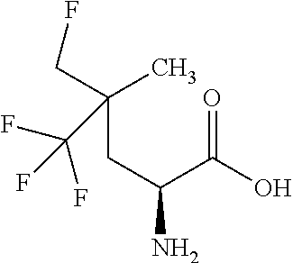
FCC(CC(N)C(O)=O)(C)C(F)(F)F
